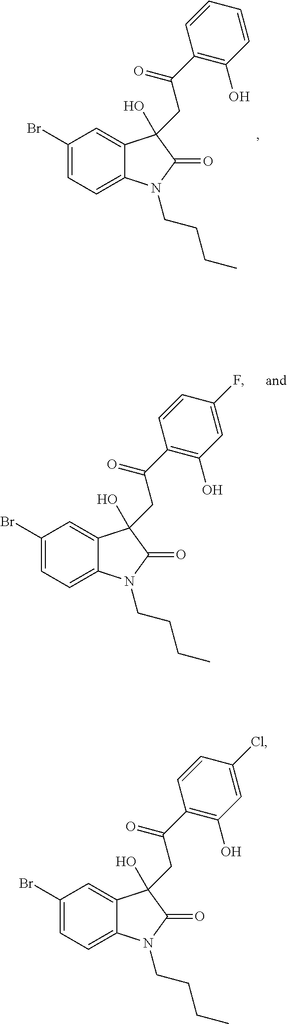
C1(Br)=CC=C2C(=C1)C(O)(CC(=O)C1=C(O)C=C(Cl)C=C1)C(=O)N2CCCC.C1(Br)=CC=C2C(=C1)C(O)(CC(=O)C1=C(O)C=CC=C1)C(=O)N2CCCC.C1(Br)=CC=C2C(=C1)C(O)(CC(=O)C1=C(O)C=C(F)C=C1)C(=O)N2CCCC
